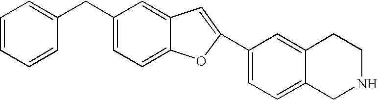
C1(CC2=CC=CC=C2)=CC=C2C(=C1)C=C(C1=CC=C3C(=C1)CCNC3)O2
